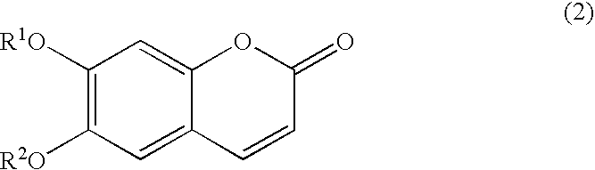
C1([R1O])=C([R2O])C=C2C(=C1)OC(=O)C=C2
